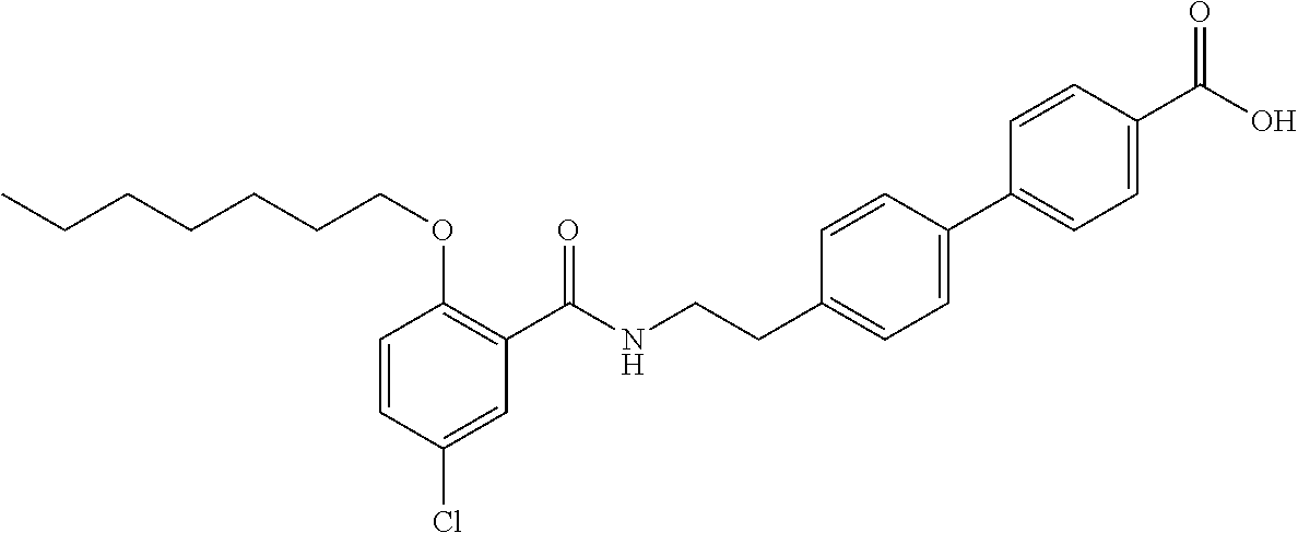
C1=CC(Cl)=CC(C(NCCC2=CC=C(C3=CC=C(C(O)=O)C=C3)C=C2)=O)=C1OCCCCCCC
